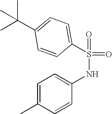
C1=C(S(=O)(=O)NC2=CC=C(C)C=C2)C=CC(C(C)(C)C)=C1
